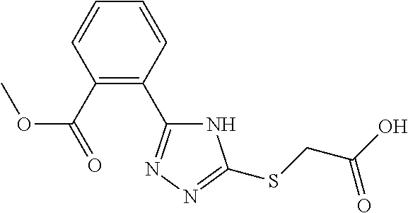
C1=CC(C2=NN=C(SCC(O)=O)N2)=C(C(OC)=O)C=C1
